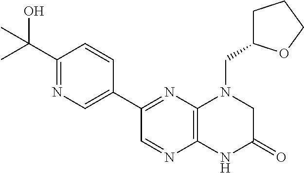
C1(C(O)(C)C)=NC=C(C2=NC3=C(N=C2)NC(=O)CN3CC2CCCO2)C=C1
